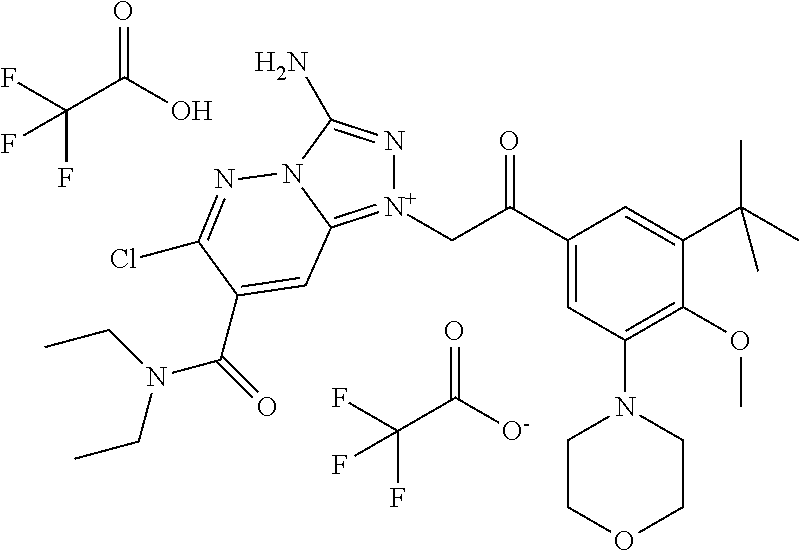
[N+]1(CC(C2=CC(N3CCOCC3)=C(OC)C(C(C)(C)C)=C2)=O)=C2N(C(N)=N1)N=C(Cl)C(C(=O)N(CC)CC)=C2.FC(C([O-])=O)(F)F.FC(C(O)=O)(F)F
